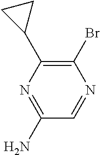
C1(Br)=C(C2CC2)N=C(N)C=N1
